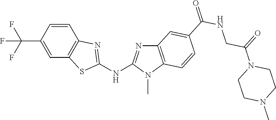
C(C1=CC2=C(C=C1)N=C(NC1=NC3=C(N1C)C=CC(C(NCC(N1CCN(C)CC1)=O)=O)=C3)S2)(F)(F)F
